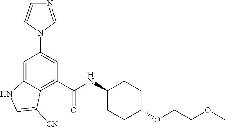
C1=CN(C2=CC(C(NC3CCC(OCCOC)CC3)=O)=C3C(=C2)NC=C3[CN])C=N1
